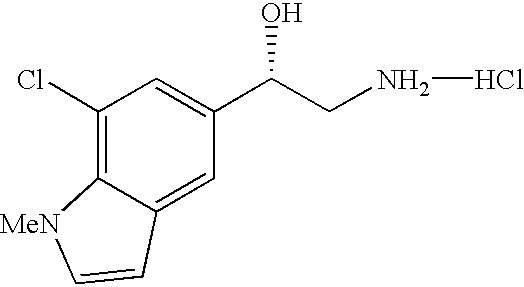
C1(Cl)=C2C(=CC(C(CNCl)O)=C1)C=C[MeN]2
